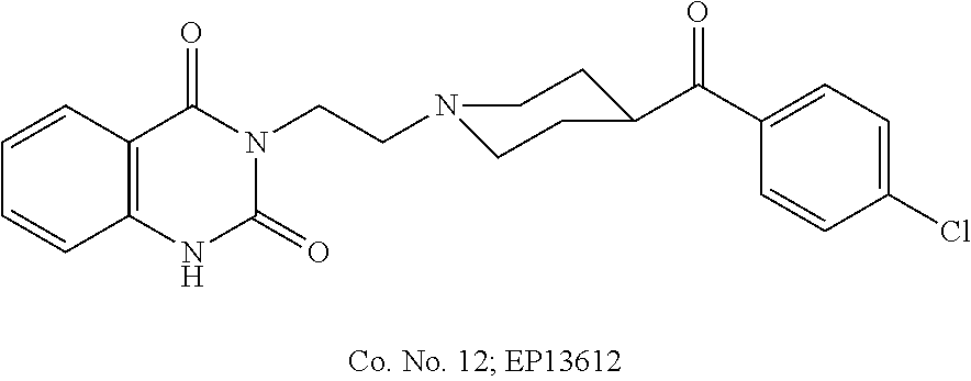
C1=CC2=C(C=C1)NC(=O)N(CCN1CCC(C(=O)C3=CC=C(Cl)C=C3)CC1)C2=O
